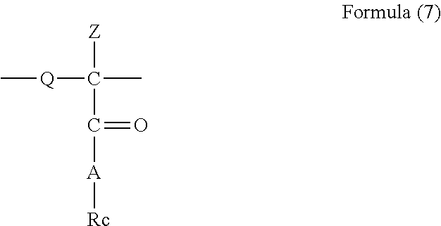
C([Z])(C([A][Rc])=O)(C)[Q]C
